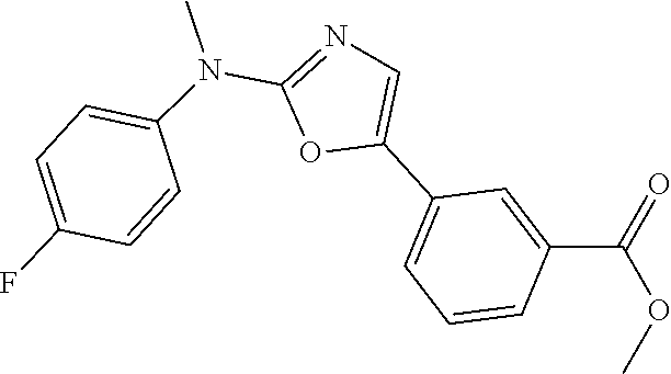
CN(C1=CC=C(F)C=C1)C1=NC=C(C2=CC=CC(C(OC)=O)=C2)O1
